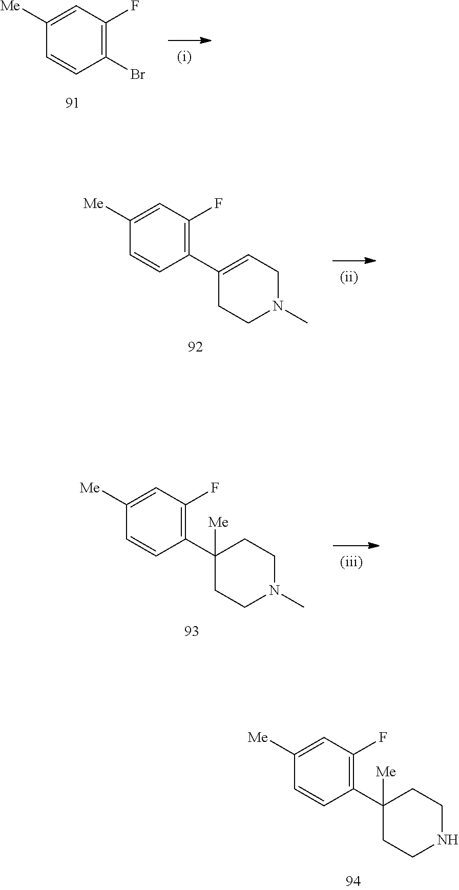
C1(C2=C(F)C=C([Me])C=C2)([Me])CCNCC1.BrC1=C(F)C=C([Me])C=C1.C1(C2=C(F)C=C([Me])C=C2)=CCN(C)CC1.C1(C2=C(F)C=C([Me])C=C2)([Me])CCN(C)CC1
